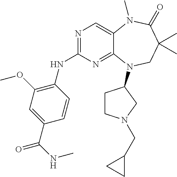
N1=C(NC2=C(OC)C=C(C(=O)NC)C=C2)N=C2C(=C1)N(C)C(=O)C(C)(C)CN2C1CCN(CC2CC2)C1
